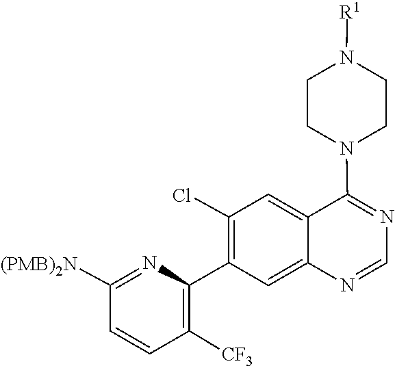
N1=CN=C(N2CCN([R1])CC2)C2=CC(Cl)=C(C3=C([CF3])C=CC([(PMB)2N])=N3)C=C12
